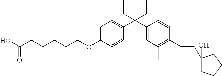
C1=C(OCCCCCC(O)=O)C(C)=CC(C(C2=CC(C)=C(C=CC3(O)CCCC3)C=C2)(CC)CC)=C1
